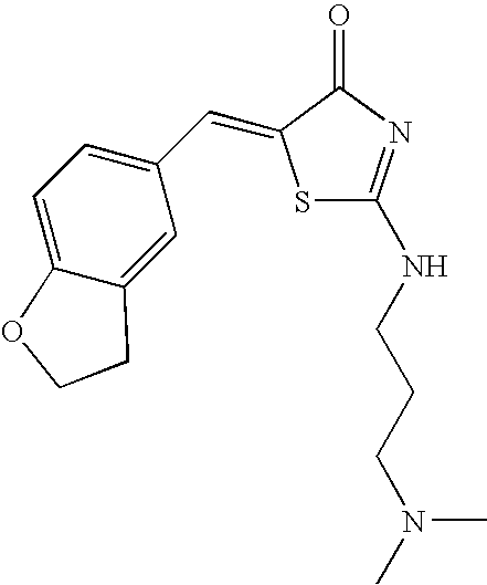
C1=C2C(=CC(C=C3SC(NCCCN(C)C)=NC3=O)=C1)CCO2
